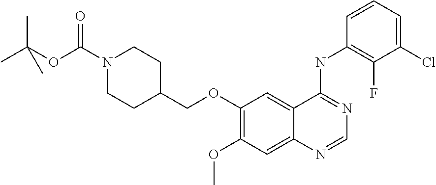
C12=CC(OCC3CCN(C(OC(C)(C)C)=O)CC3)=C(OC)C=C1N=CN=C2NC1=C(F)C(Cl)=CC=C1
